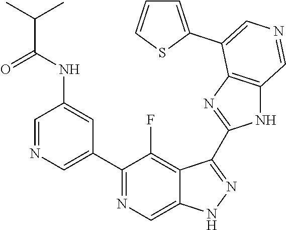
C1(C2=CN=CC(NC(=O)C(C)C)=C2)=NC=C2C(=C1F)C(C1=NC3=C(N1)C=NC=C3C1=CC=CS1)=NN2
